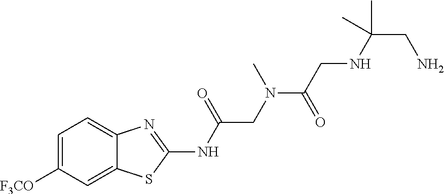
C1=C([F3CO])C=C2C(=C1)N=C(NC(=O)CN(C)C(=O)CNC(CN)(C)C)S2
